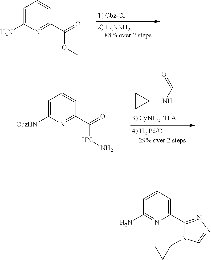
C1=C(N)N=C(C(OC)=O)C=C1.C1CC1NC=O.C1=C([CbzHN])N=C(C(NN)=O)C=C1.C1=CC=C(C2=NN=CN2C2CC2)N=C1N
